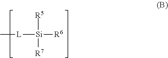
[L]([Si]([R6])([R5])[R7])C
